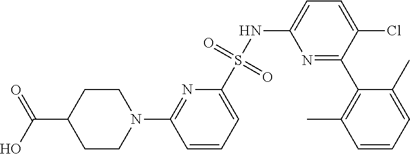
C1CN(C2=NC(S(NC3=CC=C(Cl)C(C4=C(C)C=CC=C4C)=N3)(=O)=O)=CC=C2)CCC1C(O)=O
